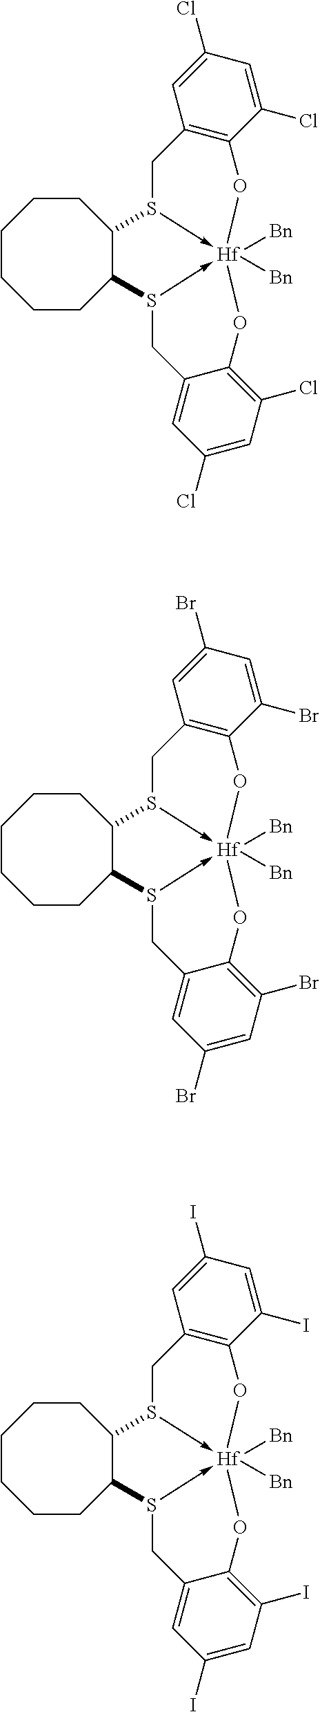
C12C(S3->[Hf]4([Bn])([Bn])(-S1CC1=CC(Cl)=CC(Cl)=C1O4)OC1=C(C3)C=C(Cl)C=C1Cl)CCCCCC2.C12C(S3->[Hf]4([Bn])([Bn])(-S1CC1=CC(I)=CC(I)=C1O4)OC1=C(C3)C=C(I)C=C1I)CCCCCC2.C12C(S3->[Hf]4([Bn])([Bn])(-S1CC1=CC(Br)=CC(Br)=C1O4)OC1=C(C3)C=C(Br)C=C1Br)CCCCCC2
